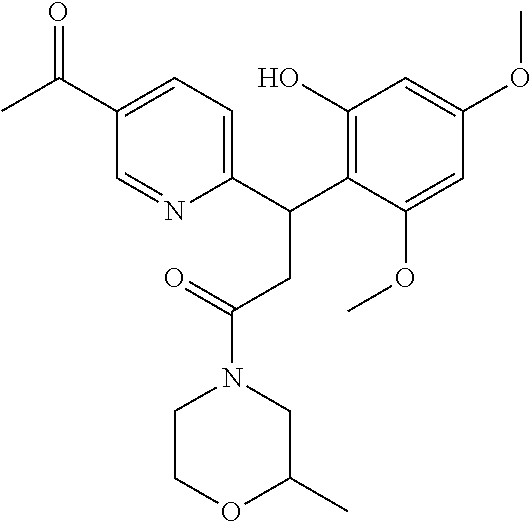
C1(C(C2=C(O)C=C(OC)C=C2OC)CC(N2CC(C)OCC2)=O)=CC=C(C(=O)C)C=N1
